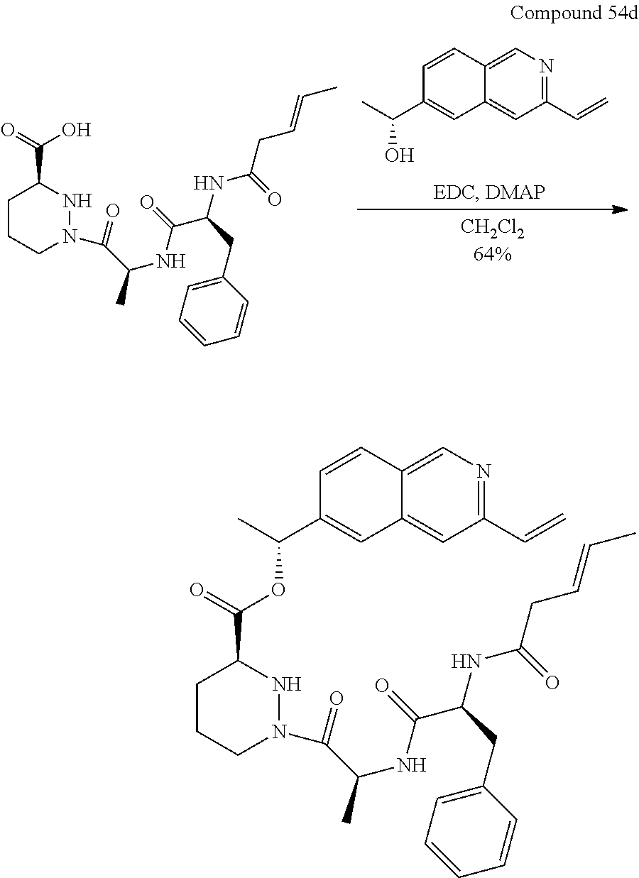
C1(C=C)=NC=C2C(=C1)C=C(C(C)O)C=C2.C1CCN(C(=O)C(NC(=O)C(NC(CC=CC)=O)CC2=CC=CC=C2)C)NC1C(=O)O.C1CCN(C(=O)C(NC(=O)C(NC(CC=CC)=O)CC2=CC=CC=C2)C)NC1C(=O)OC(C1=CC2=CC(C=C)=NC=C2C=C1)C
